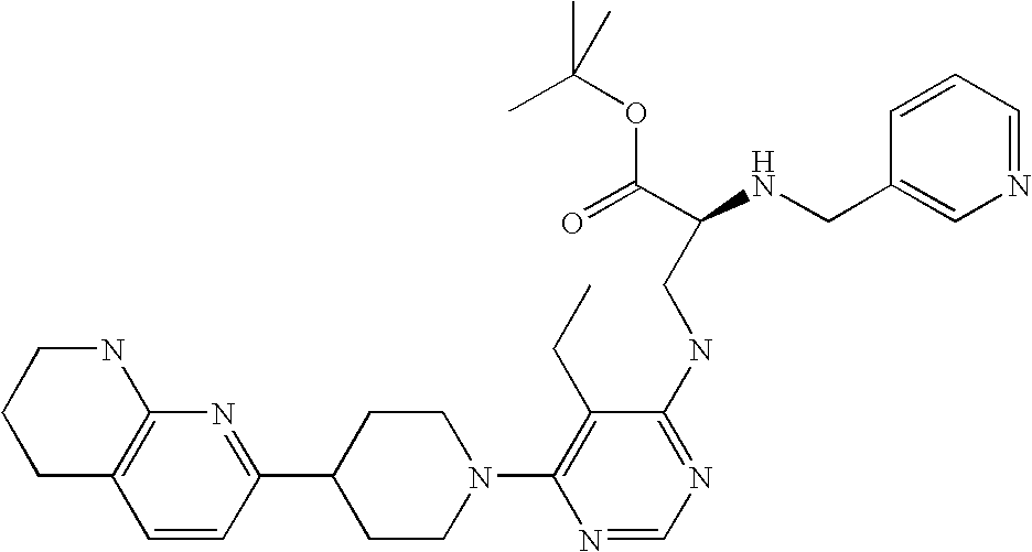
C1=CC(C2CCN(C3=C(CC)C(NCC(NCC4=CN=CC=C4)C(=O)OC(C)(C)C)=NC=N3)CC2)=NC2=C1CCCN2
